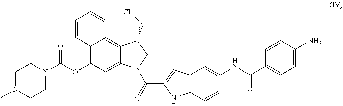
C12=C(OC(N3CCN(C)CC3)=O)C=C3C(=C1C=CC=C2)C(CCl)CN3C(=O)C1=CC2=C(N1)C=CC(NC(=O)C1=CC=C(N)C=C1)=C2
